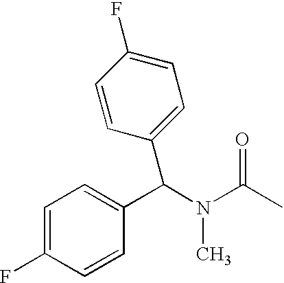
C1=C(F)C=CC(C(N(C(C)=O)C)C2=CC=C(F)C=C2)=C1
